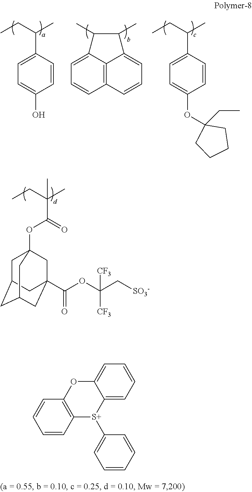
CCC(C)(C(=O)OC12CC3CC(CC(C(OC(C[SO3-])([CF3])[CF3])=O)(C1)C3)C2)C.CCC(C)C1=CC=C(O)C=C1.C12=CC=CC3=C1C(=CC=C3)C(C)C2C.CCC(C)C1=CC=C(OC2(CC)CCCC2)C=C1.C12=CC=CC=C1OC1=C([S+]2C2=CC=CC=C2)C=CC=C1
